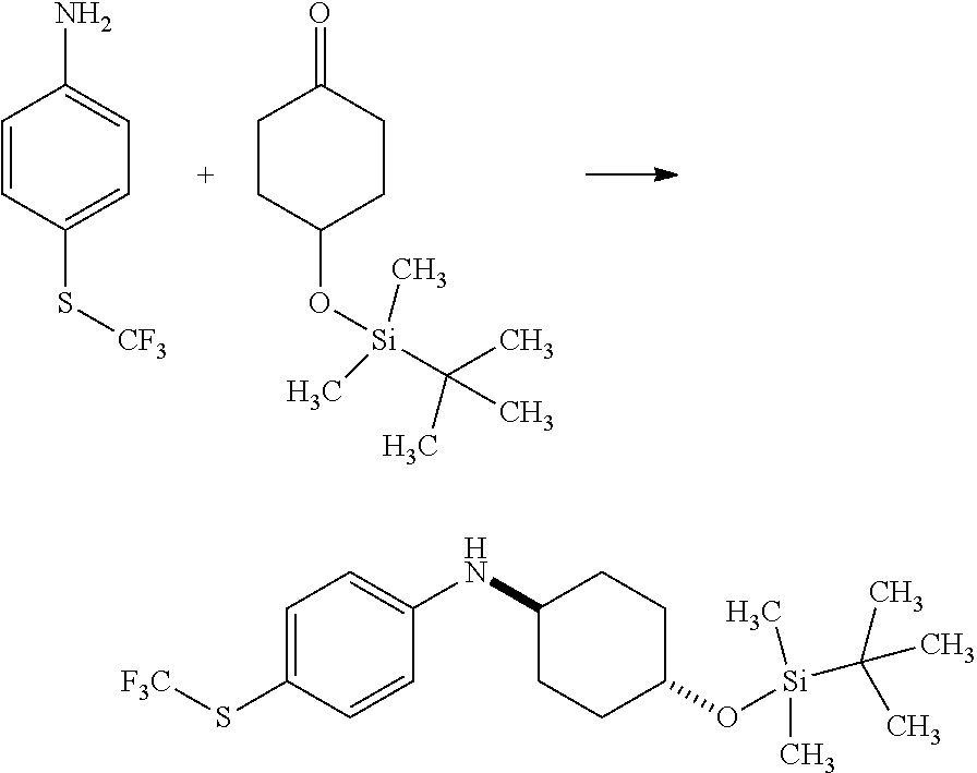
C1=CC(S[CF3])=CC=C1N.C1CC(O[Si](C(C)(C)C)(C)C)CCC1=O.C1=C(S[F3C])C=CC(NC2CCC(O[Si](C(C)(C)C)(C)C)CC2)=C1
